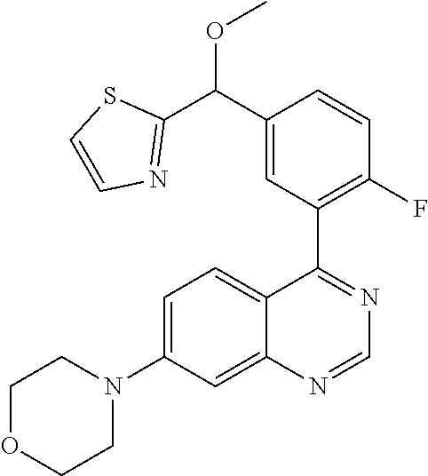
C12=CC(N3CCOCC3)=CC=C1C(C1=C(F)C=CC(C(C3=NC=CS3)OC)=C1)=NC=N2
